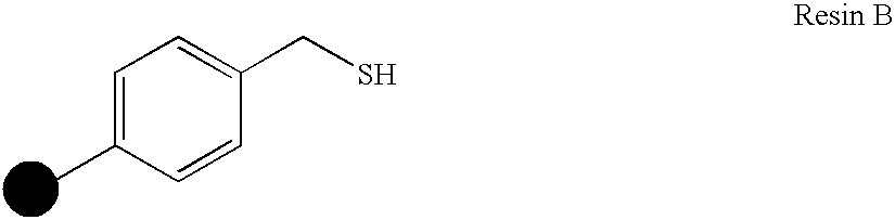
C1=C(C)C=CC(CS)=C1
